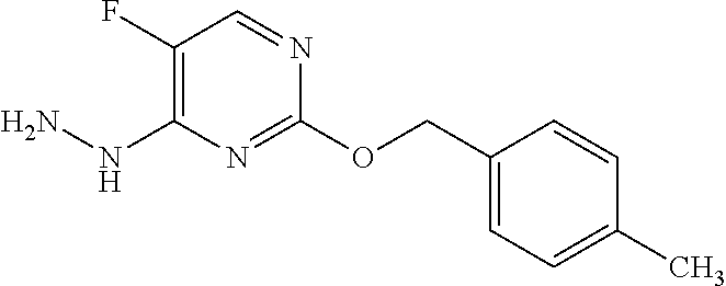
C1(OCC2=CC=C(C)C=C2)=NC(NN)=C(F)C=N1
